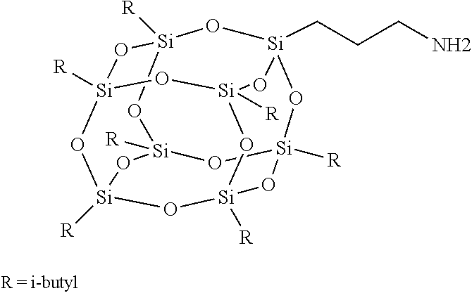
[Si]12([R])O[Si]3([R])O[Si]4([R])O[Si]([R])(O1)O[Si]1(CCCN)O[Si]([R])(O2)O[Si]([R])(O3)O[Si]([R])(O4)O1
